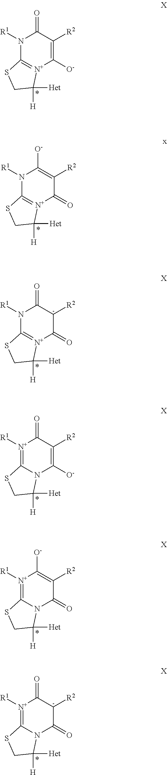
N1([R1])C2=[N+](C([O-])=C([R2])C1=O)C([Het])([H])CS2.N1([R1])C2=[N+](C(=O)C([R2])=C1[O-])C([Het])([H])CS2.N1([R1])C2=[N+](C(=O)[C-]([R2])C1=O)C([Het])([H])CS2.[N+]1([R1])=C2N(C([O-])=C([R2])C1=O)C([Het])([H])CS2.[N+]1([R1])=C2N(C(=O)C([R2])=C1[O-])C([Het])([H])CS2.[N+]1([R1])=C2N(C(=O)[C-]([R2])C1=O)C([Het])([H])CS2
